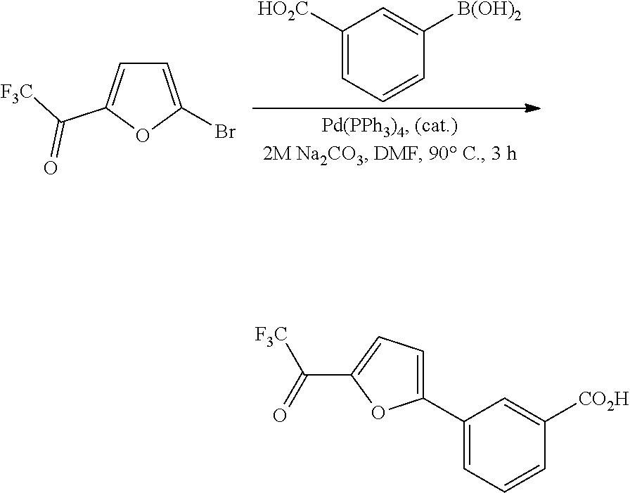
C1([HO2C])=CC=CC([B(OH)2])=C1.C1=C(Br)OC(C(=O)[F3C])=C1.C1(C2=CC=CC([CO2H])=C2)=CC=C(C([F3C])=O)O1
